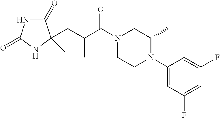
C1(=O)NC(=O)NC1(CC(C(N1CCN(C2=CC(F)=CC(F)=C2)C(C)C1)=O)C)C
